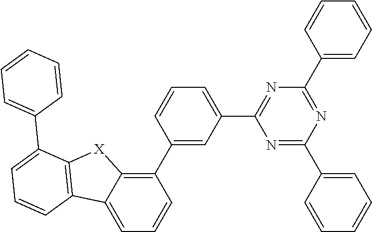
C1=C(C2=NC(C3=CC=CC=C3)=NC(C3=CC=CC=C3)=N2)C=C(C2=C3C(=CC=C2)C2=C([X]3)C(C3=CC=CC=C3)=CC=C2)C=C1
